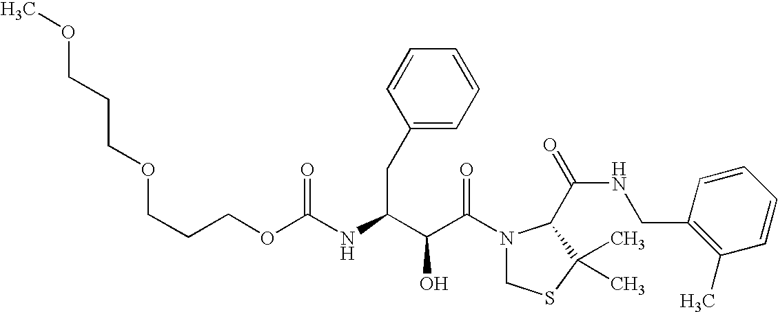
O(C(NC(C(C(N1CSC(C)(C)C1C(NCC1=C(C)C=CC=C1)=O)=O)O)CC1=CC=CC=C1)=O)CCCOCCCOC
